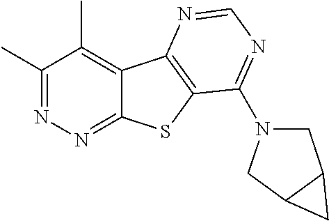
C1(C)=NN=C2C(=C1C)C1=C(S2)C(N2CC3C(C2)C3)=NC=N1
